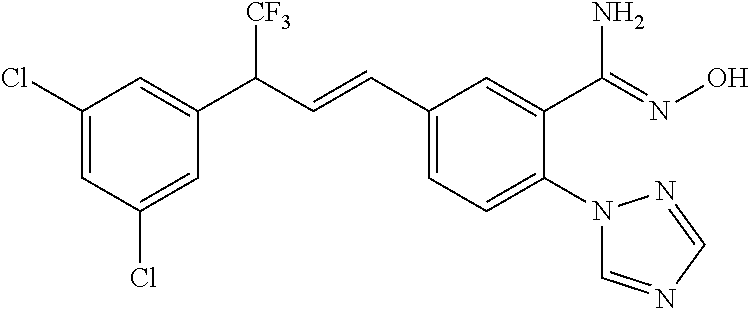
C1(C(C=CC2=CC=C(N3C=NC=N3)C(C(N)=NO)=C2)[CF3])=CC(Cl)=CC(Cl)=C1
